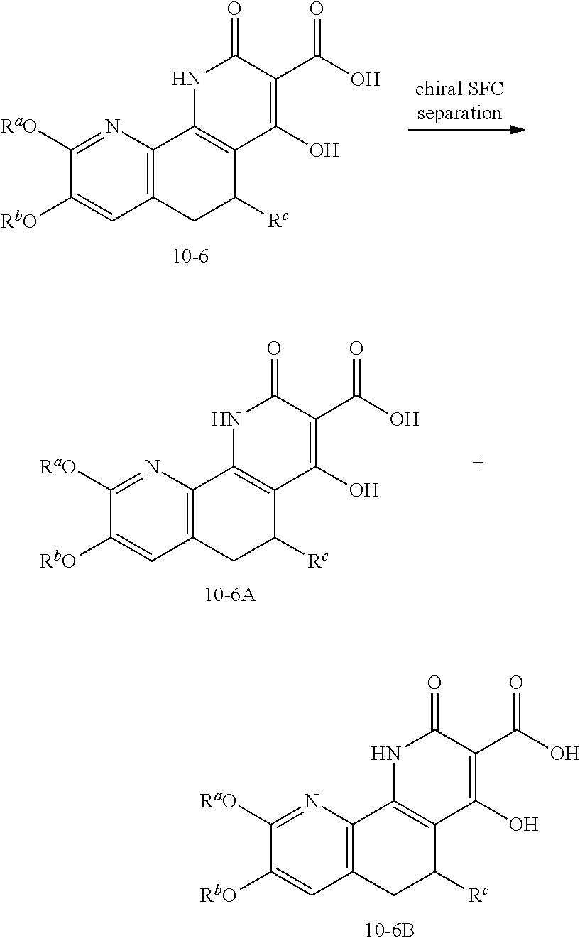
C1([RaO])=NC2=C(C=C1[RbO])CC([Rc])C1=C2NC(=O)C(C(O)=O)=C1O.C1([RaO])=NC2=C(C=C1[RbO])CC([Rc])C1=C2NC(=O)C(C(O)=O)=C1O.C1([RaO])=NC2=C(C=C1[RbO])CC([Rc])C1=C2NC(=O)C(C(O)=O)=C1O
